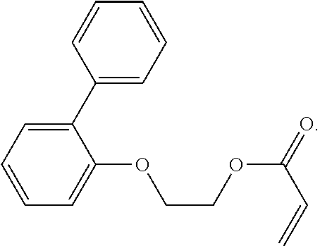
C1(C2=CC=CC=C2)=CC=CC=C1OCCOC(=O)C=C
